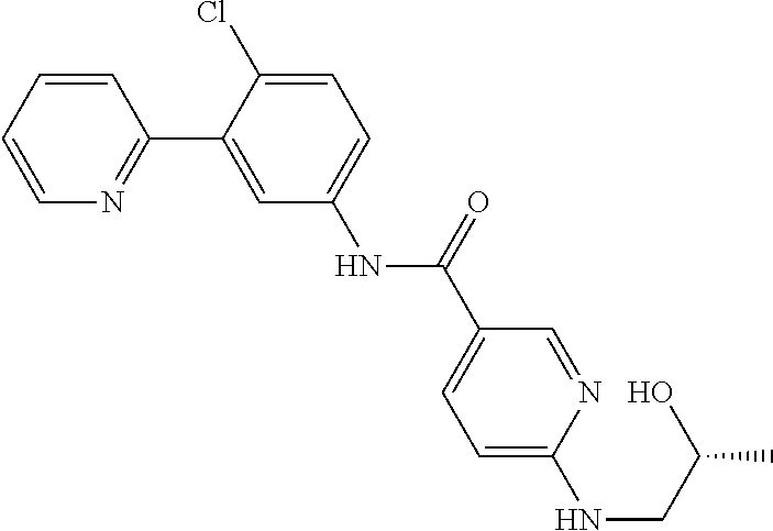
C1=CN=C(C2=CC(NC(C3=CC=C(NCC(C)O)N=C3)=O)=CC=C2Cl)C=C1
